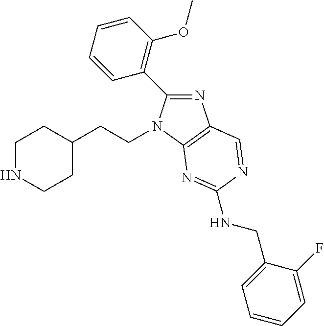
N1=C(C2=C(OC)C=CC=C2)N(CCC2CCNCC2)C2=C1C=NC(NCC1=CC=CC=C1F)=N2
